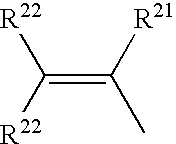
C(=C([R21])C)([R22])[R22]
